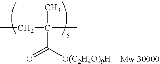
CCC(C)(C([O(C2H4O)9H])=O)C
